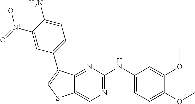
C1(OC)=CC=C(NC2=NC=C3C(=N2)C(C2=CC=C(N)C([N+](=O)[-O])=C2)=CS3)C=C1OC
